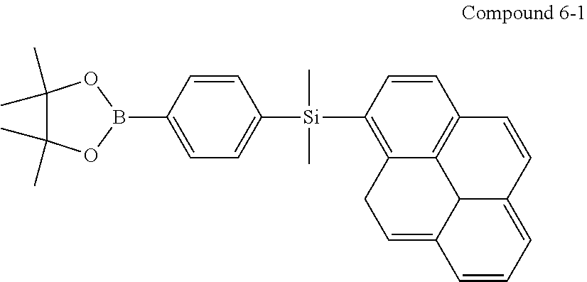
C1(C)(C)C(C)(C)OB(C2=CC=C([Si](C3=C4C5=C(C=C3)C=CC3=CC=CC(=CC4)C53)(C)C)C=C2)O1
